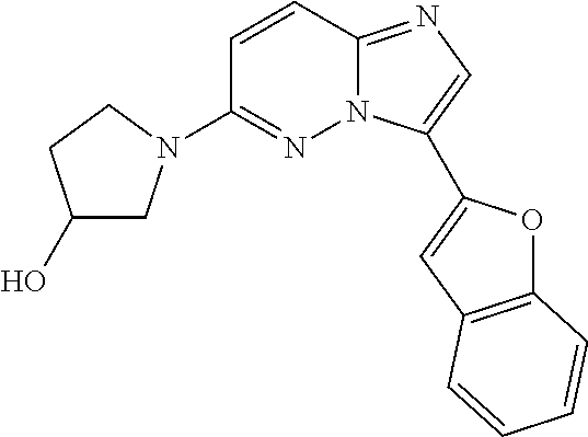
C1(N2CC(O)CC2)=NN2C(=NC=C2C2=CC3=C(O2)C=CC=C3)C=C1
